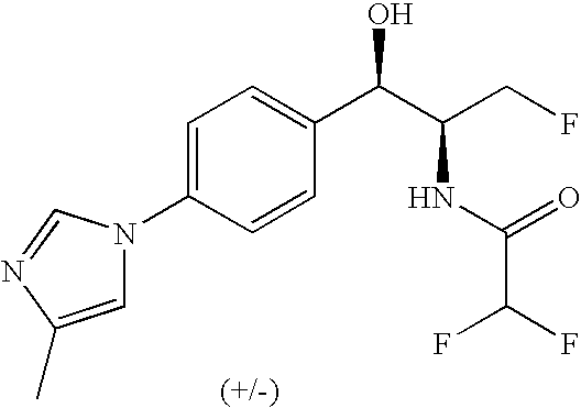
N1(C2=CC=C(C(C(CF)NC(C(F)F)=O)O)C=C2)C=C(C)N=C1
